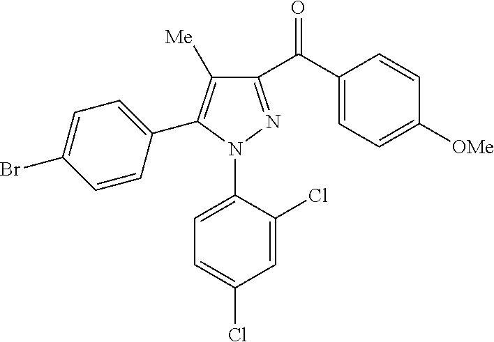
C1=C(Br)C=CC(C2=C([Me])C(C(=O)C3=CC=C([OMe])C=C3)=NN2C2=CC=C(Cl)C=C2Cl)=C1
